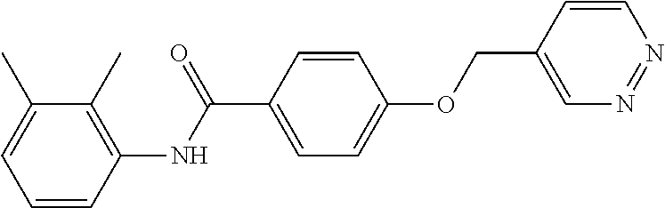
C1=CC(NC(C2=CC=C(OCC3=CN=NC=C3)C=C2)=O)=C(C)C(C)=C1
